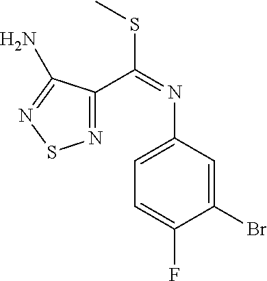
N1=C(C(=NC2=CC=C(F)C(Br)=C2)SC)C(N)=NS1
